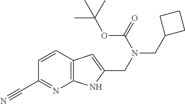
C(C1=NC2=C(C=C1)C=C(CN(CC1CCC1)C(=O)OC(C)(C)C)N2)#N
